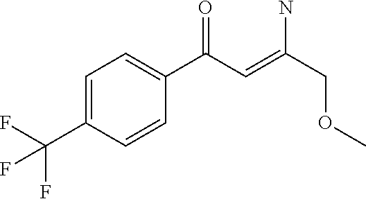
C1=C(C(F)(F)F)C=CC(C(C=C(COC)N)=O)=C1
